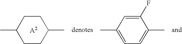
C1(C)CCC(C)CC1.[A2].C1(C)=CC=C(C)C(F)=C1
